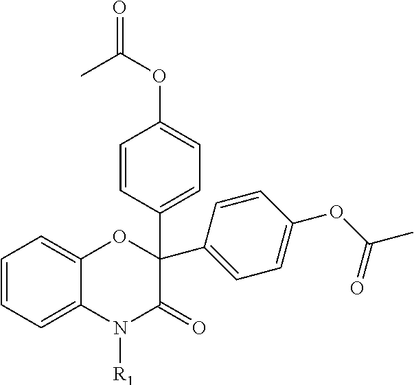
C1=CC=C2C(=C1)OC(C1=CC=C(OC(C)=O)C=C1)(C1=CC=C(OC(=O)C)C=C1)C(=O)N2[R1]
